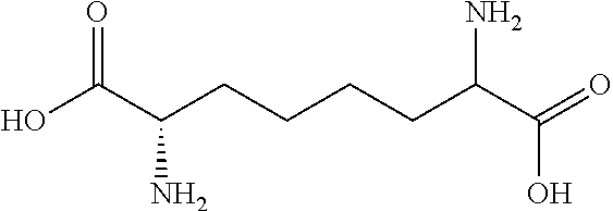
C(C(=O)O)(CCCCC(C(O)=O)N)N
